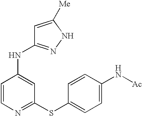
C1=CC(NC2=NNC([Me])=C2)=CC(SC2=CC=C(N[Ac])C=C2)=N1
